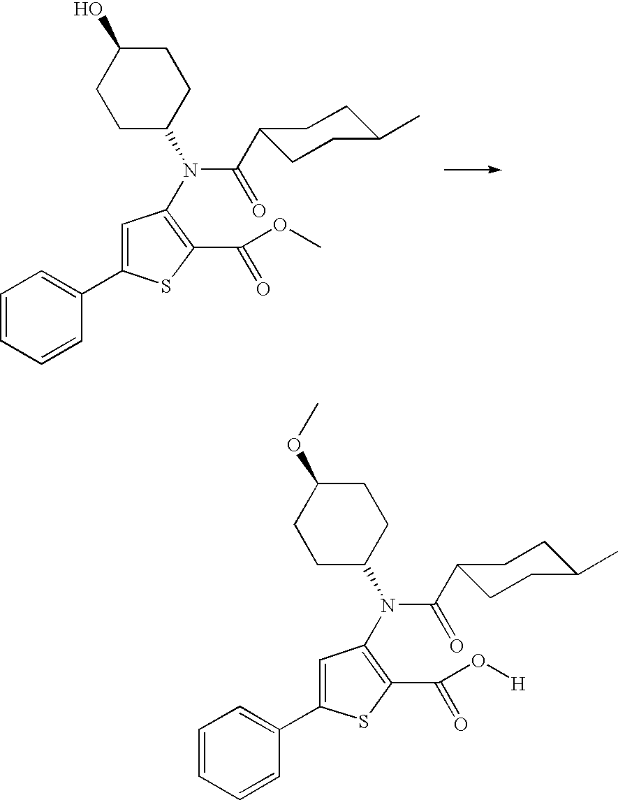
C1=CC=CC(C2=CC(N(C3CCC(O)CC3)C(C3CCC(C)CC3)=O)=C(C(OC)=O)S2)=C1.C1=CC=CC(C2=CC(N(C3CCC(OC)CC3)C(C3CCC(C)CC3)=O)=C(C(O[H])=O)S2)=C1
